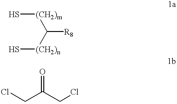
C([(CH2)m]S)([(CH2)n]S)[R8].ClCC(CCl)=O
